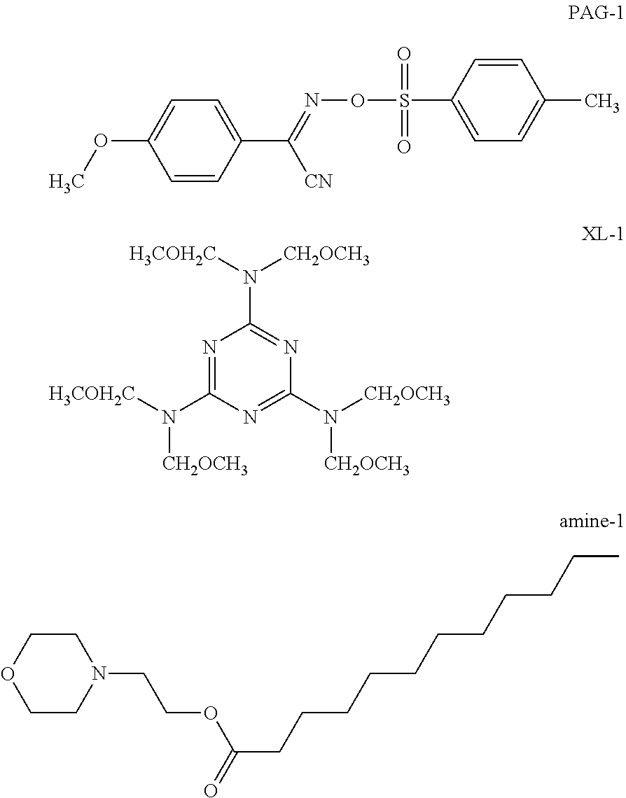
C1=CC(C(=NOS(C2=CC=C(C)C=C2)(=O)=O)[CN])=CC=C1OC.N1=C(N([CH2OCH3])[H3COH2C])N=C(N([CH2OCH3])[CH2OCH3])N=C1N([CH2OCH3])[H3COH2C].C1CN(CCOC(=O)CCCCCCCCCCC)CCO1
